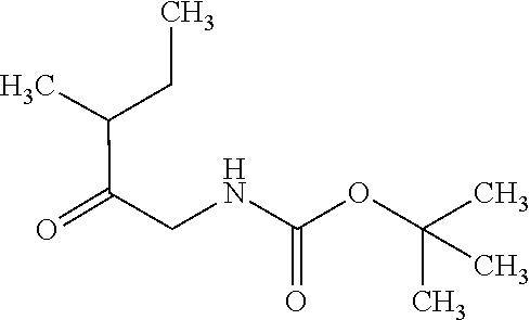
O=C(NCC(=O)C(C)CC)OC(C)(C)C
